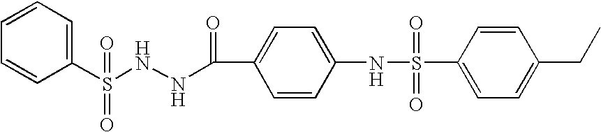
C1=CC(S(NNC(C2=CC=C(NS(C3=CC=C(CC)C=C3)(=O)=O)C=C2)=O)(=O)=O)=CC=C1
